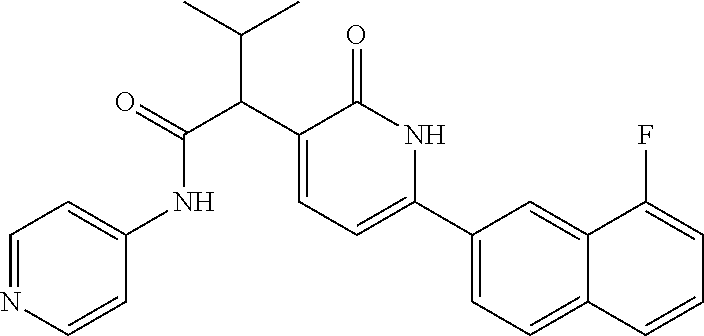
C1(C2=CC=C(C(C(=O)NC3=CC=NC=C3)C(C)C)C(=O)N2)=CC=C2C(=C1)C(F)=CC=C2
